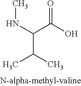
C(C(C)C)(NC)C(O)=O
